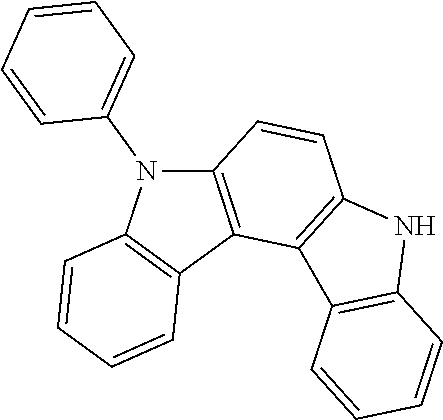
C1=CC=CC=C1N1C2=C(C3=C1C=CC1=C3C3=C(N1)C=CC=C3)C=CC=C2
